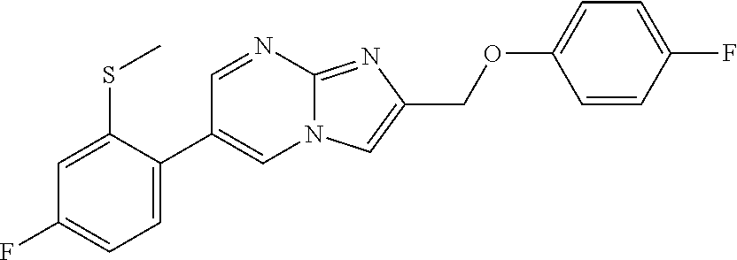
C1=C(C2=CN3C(=NC(COC4=CC=C(F)C=C4)=C3)N=C2)C(SC)=CC(F)=C1
